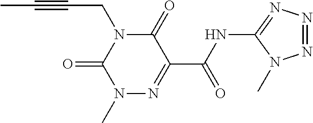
C(CN1C(=O)C(C(NC2=NN=NN2C)=O)=NN(C)C1=O)#CC
